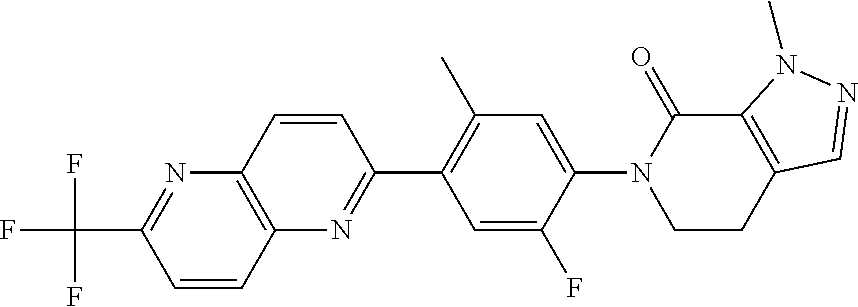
N1(C2=CC(C)=C(C3=NC4=C(N=C(C(F)(F)F)C=C4)C=C3)C=C2F)CCC2=C(C1=O)N(C)N=C2
